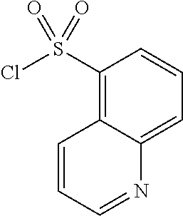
C1(S(Cl)(=O)=O)=C2C(=CC=C1)N=CC=C2
